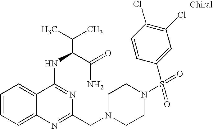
C1=CC=C2C(=C1)C(NC(C(N)=O)C(C)C)=NC(CN1CCN(S(=O)(=O)C3=CC(Cl)=C(Cl)C=C3)CC1)=N2
